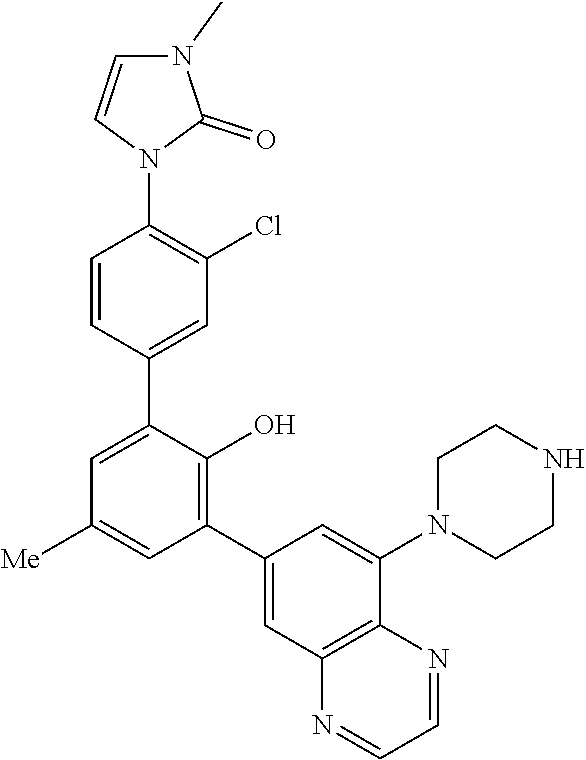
C1=CN(C2=C(Cl)C=C(C3=CC([Me])=CC(C4=CC5=C(C(N6CCNCC6)=C4)N=CC=N5)=C3O)C=C2)C(=O)N1C
